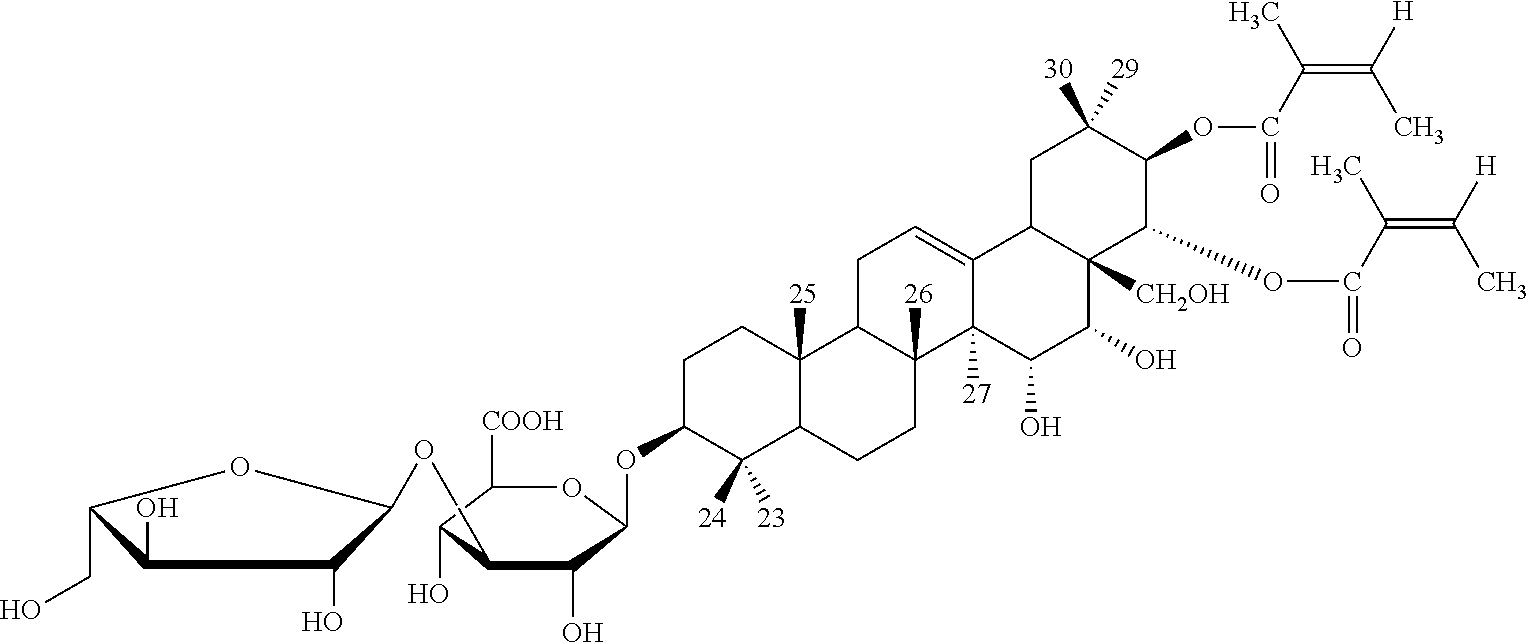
C1(O)C(CO)OC(OCC2C(O)C([COOH])OC(OC3C([24])([23])C4C([25])(CC3)C3C([26])(CC4)C4([27])C(=CC3)C3C([CH2OH])(C(O)C4O)C(OC(=O)C(C)=C([H])C)C(OC(=O)C(C)=C([H])C)C([30])([29])C3)C2O)C1O
